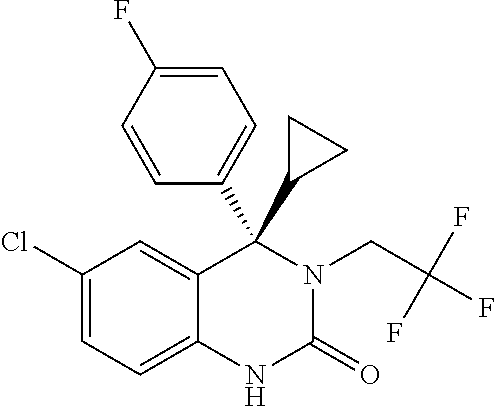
C1=CC(F)=CC=C1C1(C2CC2)C2=CC(Cl)=CC=C2NC(=O)N1CC(F)(F)F
